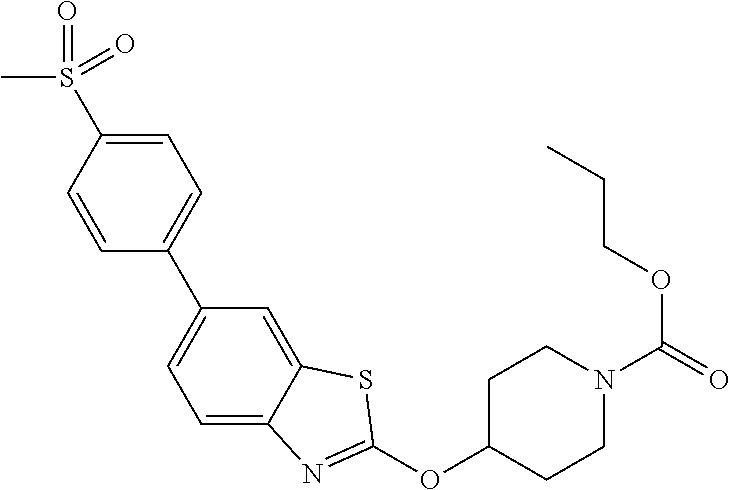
C1=C(S(C)(=O)=O)C=CC(C2=CC=C3C(=C2)SC(OC2CCN(C(OCCC)=O)CC2)=N3)=C1
